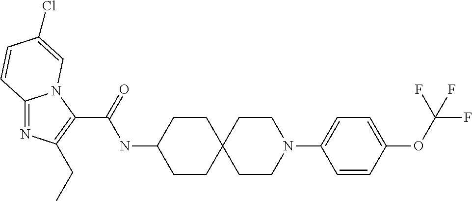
C12(CCN(C3=CC=C(OC(F)(F)F)C=C3)CC1)CCC(NC(C1=C(CC)N=C3N1C=C(Cl)C=C3)=O)CC2
